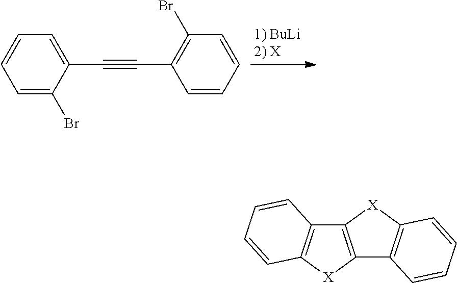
C1=C(C#CC2=C(Br)C=CC=C2)C(Br)=CC=C1.C12=C([X]C3=C1C=CC=C3)C1=C([X]2)C=CC=C1
